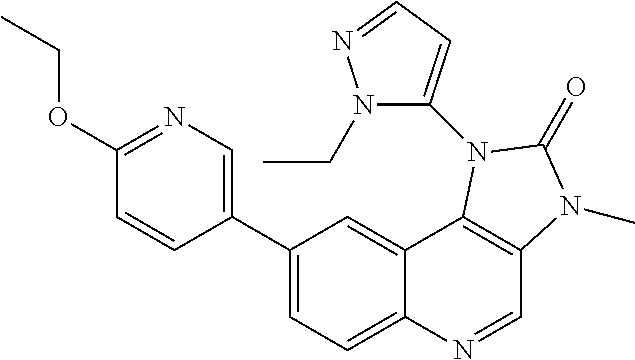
C1(C2=CN=C(OCC)C=C2)=CC=C2C(=C1)C1=C(C=N2)N(C)C(=O)N1C1=CC=NN1CC
